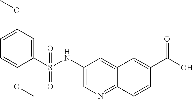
C1=C(OC)C=C(S(NC2=CN=C3C(=C2)C=C(C(=O)O)C=C3)(=O)=O)C(OC)=C1
